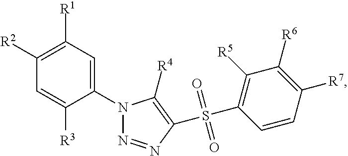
C1([R2])=C([R1])C=C(N2N=NC(S(C3=C([R5])C([R6])=C([R7])C=C3)(=O)=O)=C2[R4])C([R3])=C1
